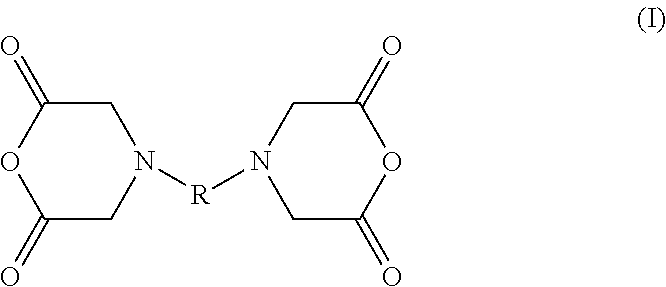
C1(=O)CN([R]N2CC(=O)OC(=O)C2)CC(=O)O1
